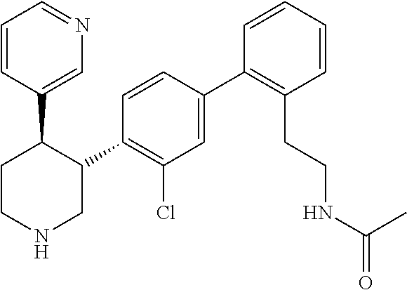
C1(C2=C(Cl)C=C(C3=C(CCNC(C)=O)C=CC=C3)C=C2)C(C2=CN=CC=C2)CCNC1
